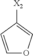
C1=CC([X2])=CO1
